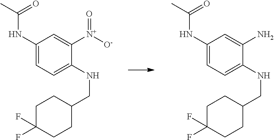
C1(NC(=O)C)=CC=C(NCC2CCC(F)(F)CC2)C([N+](=O)[O-])=C1.C1(NC(=O)C)=CC=C(NCC2CCC(F)(F)CC2)C(N)=C1
